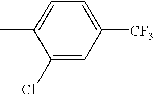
C1(Cl)=CC([CF3])=CC=C1C
